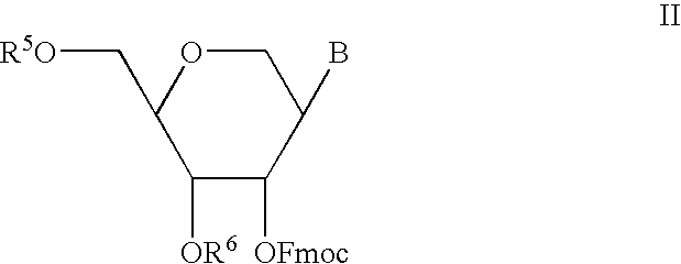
C1([OR6])C([OFmoc])C(B)COC1C[R5O]
